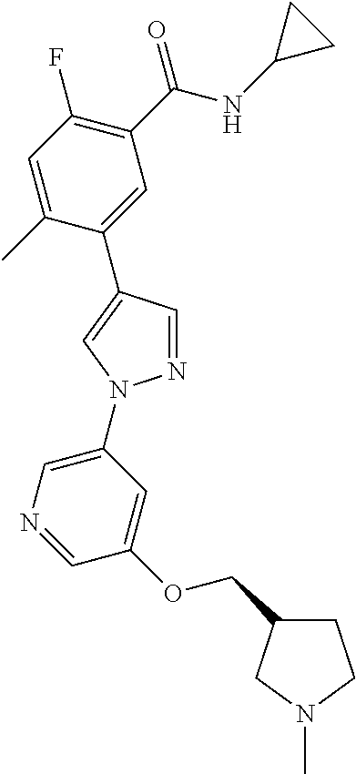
C1(C(NC2CC2)=O)=C(F)C=C(C)C(C2=CN(C3=CN=CC(OCC4CCN(C)C4)=C3)N=C2)=C1
